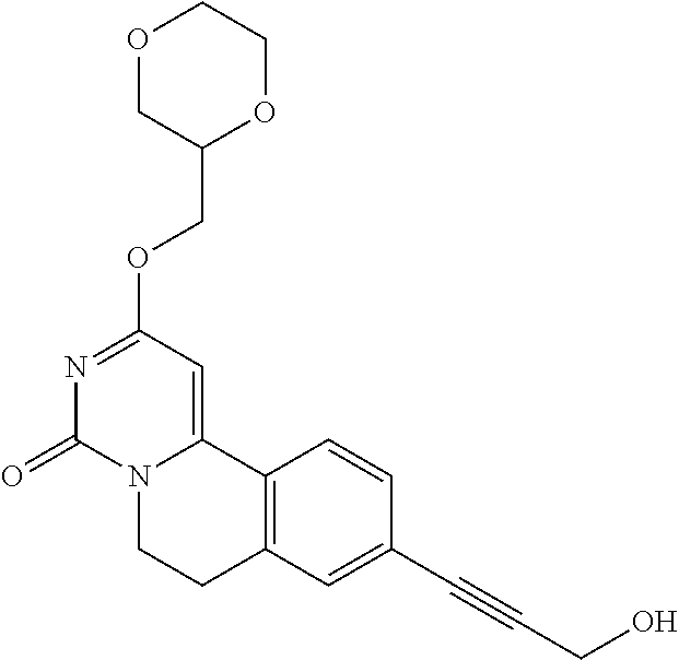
O1CC(COC2=NC(=O)N3C(=C2)C2=C(CC3)C=C(C#CCO)C=C2)OCC1
